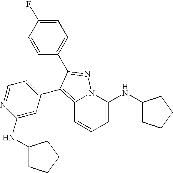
C12=C(C3=CC=NC(NC4CCCC4)=C3)C(C3=CC=C(F)C=C3)=NN1C(NC1CCCC1)=CC=C2
